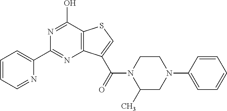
C1(C2=NC3=C(C(O)=N2)SC=C3C(N2C(C)CN(C3=CC=CC=C3)CC2)=O)=CC=CC=N1
